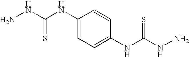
NNC(NC1=CC=C(NC(NN)=S)C=C1)=S
